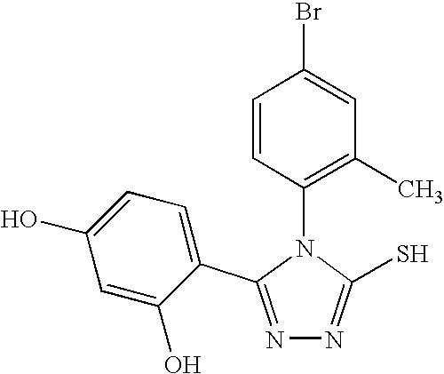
N1=C(C2=CC=C(O)C=C2O)N(C2=C(C)C=C(Br)C=C2)C(S)=N1
